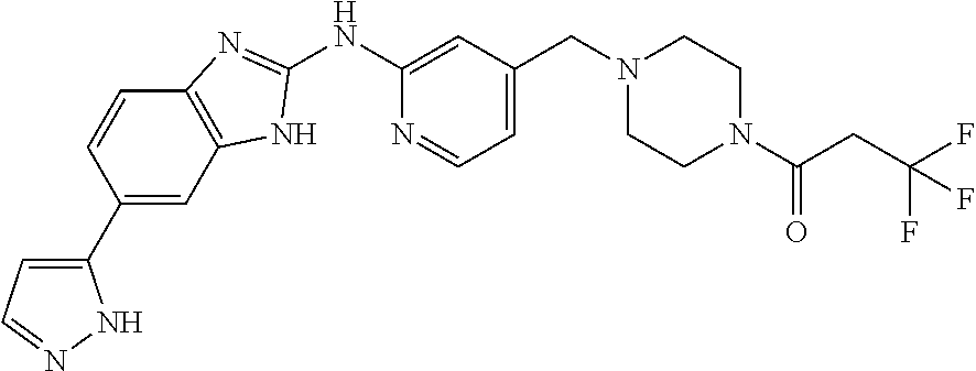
C1(C2=CC3=C(C=C2)N=C(NC2=CC(CN4CCN(C(=O)CC(F)(F)F)CC4)=CC=N2)N3)=CC=NN1
